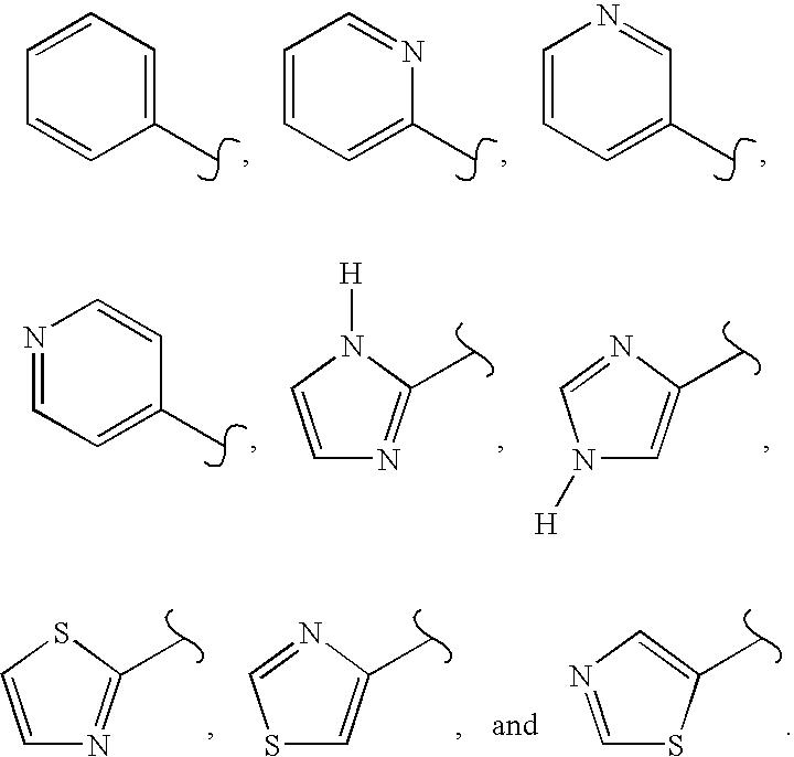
C1(C)=CC=CC=C1.C1(C)=CC=CC=N1.C1(C)=CC=CN=C1.C1(C)=CC=NC=C1.C1=CN([H])C(C)=N1.N1([H])C=C(C)N=C1.C1=CSC(C)=N1.S1C=C(C)N=C1.C1=NC=C(C)S1
